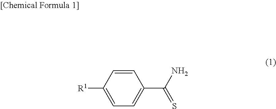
C1=CC([R1])=CC=C1C(N)=S
